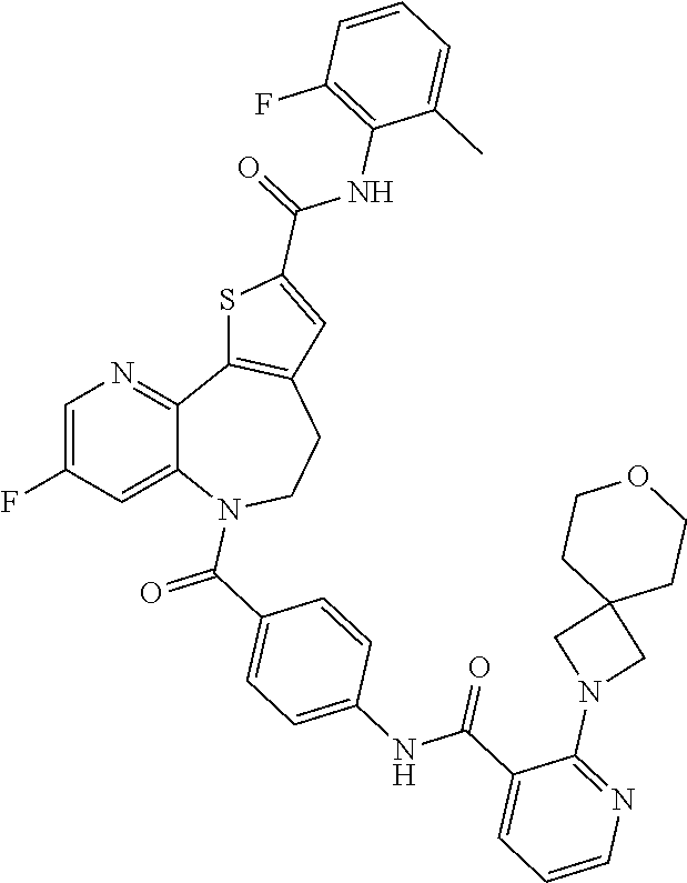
C1=C(F)C=C2C(=N1)C1=C(CCN2C(C2=CC=C(NC(C3=CC=CN=C3N3CC4(C3)CCOCC4)=O)C=C2)=O)C=C(C(=O)NC2=C(F)C=CC=C2C)S1
